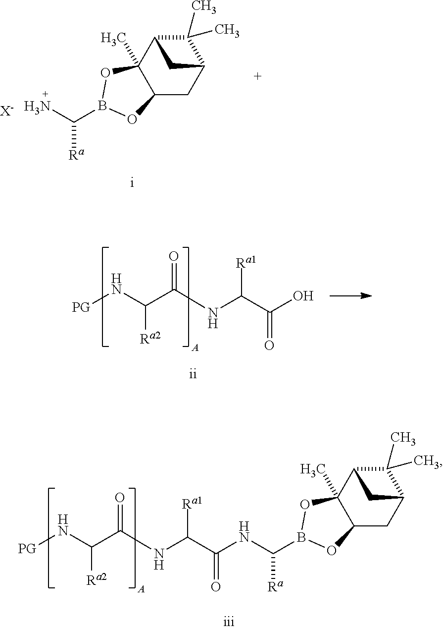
C12CC3C(C)(C)C(C1(C)OB(C(N)[Ra])O2)C3.[X-].C(C(NC(C(O)=O)[Ra1])=O)(N[PG])[Ra2].C(C(NC(C(NC([Ra])B1OC2(C)C(CC3C(C)(C)C2C3)O1)=O)[Ra1])=O)(N[PG])[Ra2]
